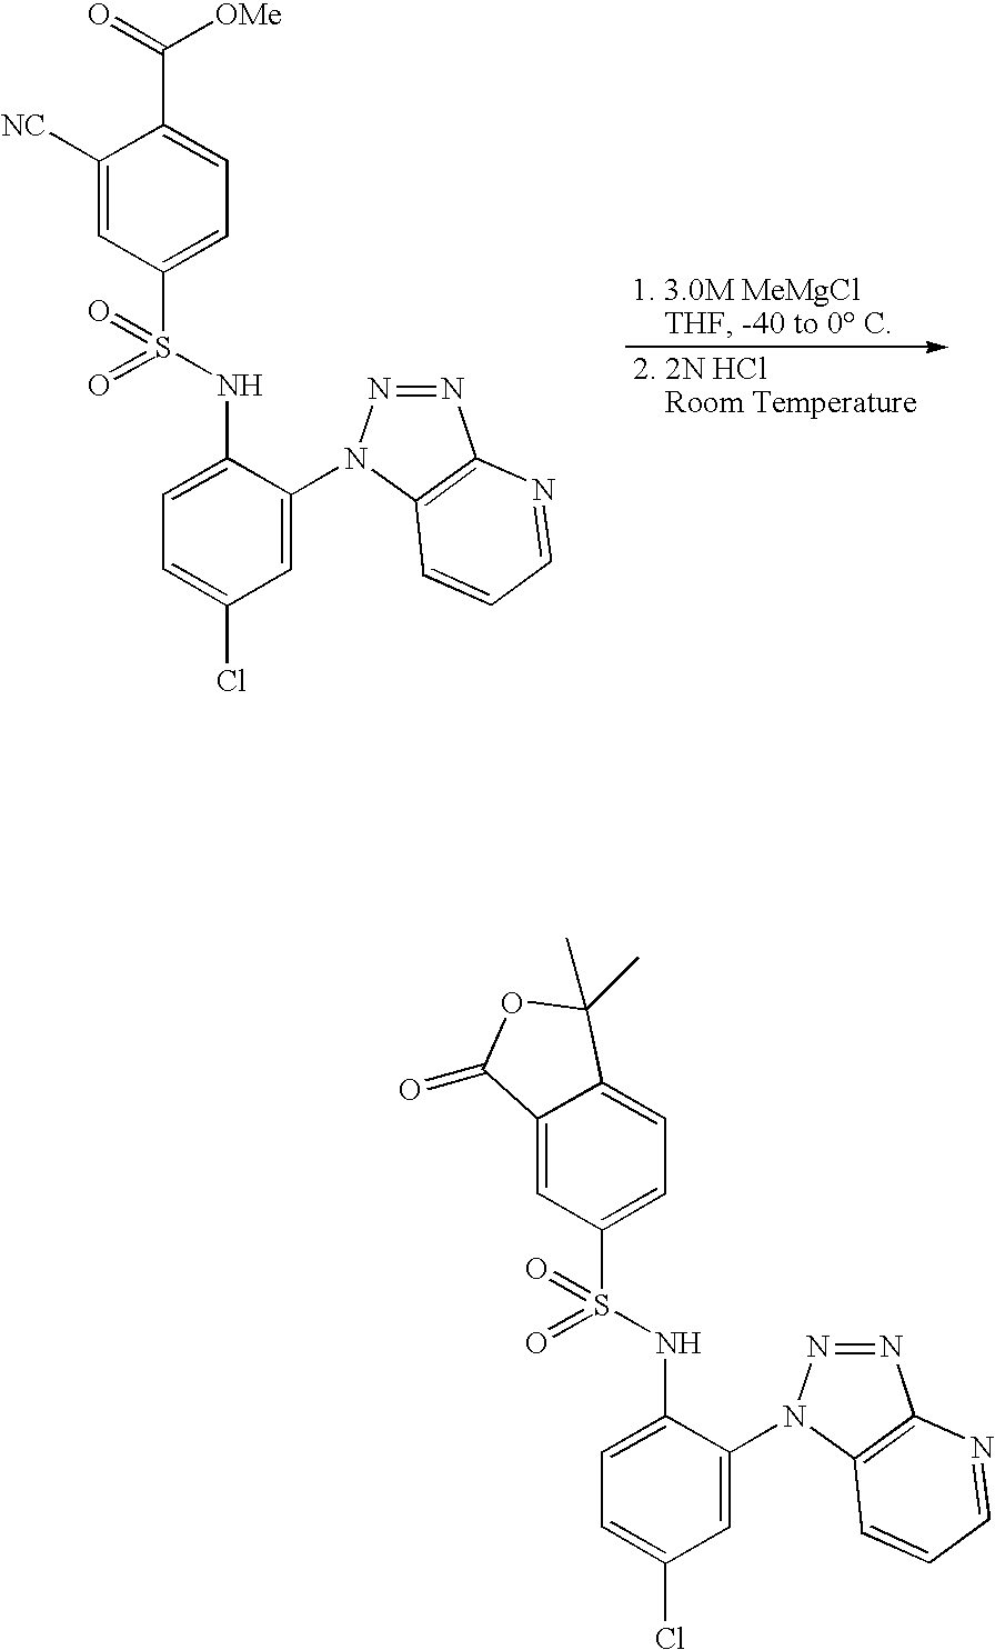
C1([NC])=CC(S(NC2=CC=C(Cl)C=C2N2N=NC3=C2C=CC=N3)(=O)=O)=CC=C1C(=O)[OMe].C12=CC(S(NC3=CC=C(Cl)C=C3N3N=NC4=C3C=CC=N4)(=O)=O)=CC=C1C(C)(C)OC2=O
